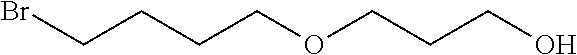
BrCCCCOCCCO
